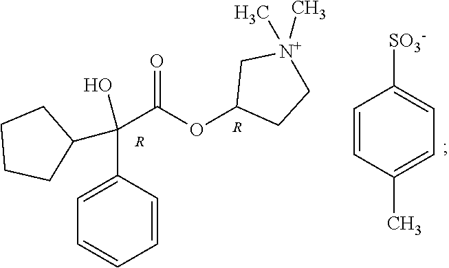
C1=CC(C(C(=O)OC2CC[N+](C)(C)C2)(C2CCCC2)O)=CC=C1.C1=CC(C)=CC=C1[SO3-].[R].[R]
